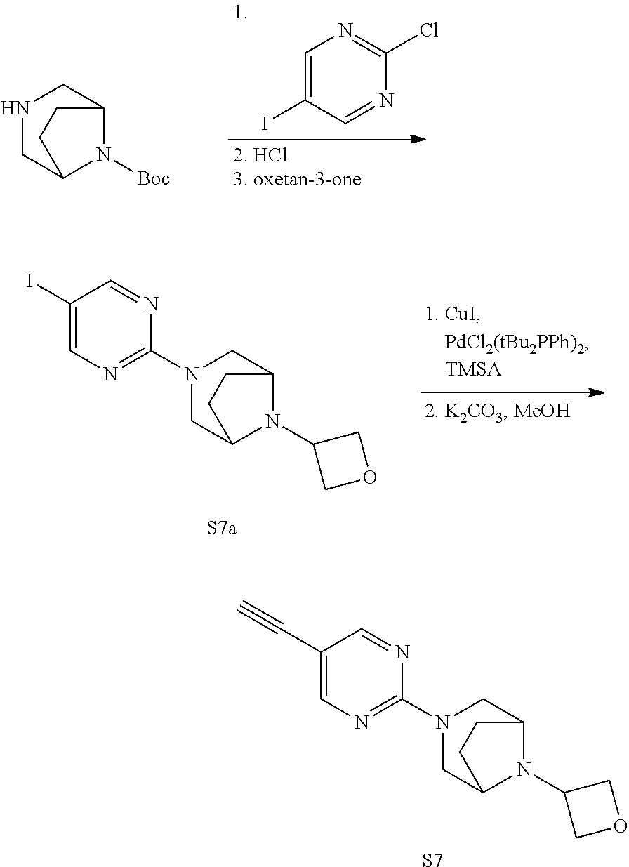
C1(I)=CN=C(N2CC3N(C4COC4)C(C2)CC3)N=C1.C1(C#C)=CN=C(N2CC3N(C4COC4)C(C2)CC3)N=C1.[S7].N1CC2N([Boc])C(C1)CC2.C1=C(I)C=NC(Cl)=N1
